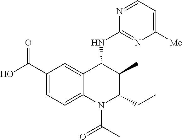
C1=C(C(O)=O)C=C2C(=C1)N(C(C)=O)C(CC)C(C)C2NC1=NC([Me])=CC=N1
